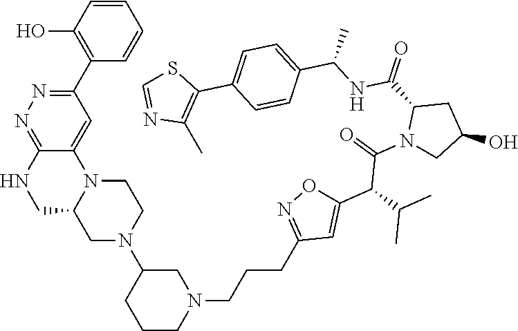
C1(N2CC3CNC4=NN=C(C5=C(O)C=CC=C5)C=C4N3CC2)CCCN(CCCC2=NOC(C(C(N3CC(O)CC3C(NC(C3=CC=C(C4=C(C)N=CS4)C=C3)C)=O)=O)C(C)C)=C2)C1
